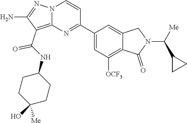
C1(N)=NN2C(=C1C(NC1CCC(O)([Me])CC1)=O)N=C(C1=CC([OCF3])=C3C(=C1)CN(C(C1CC1)[Me])C3=O)C=C2
